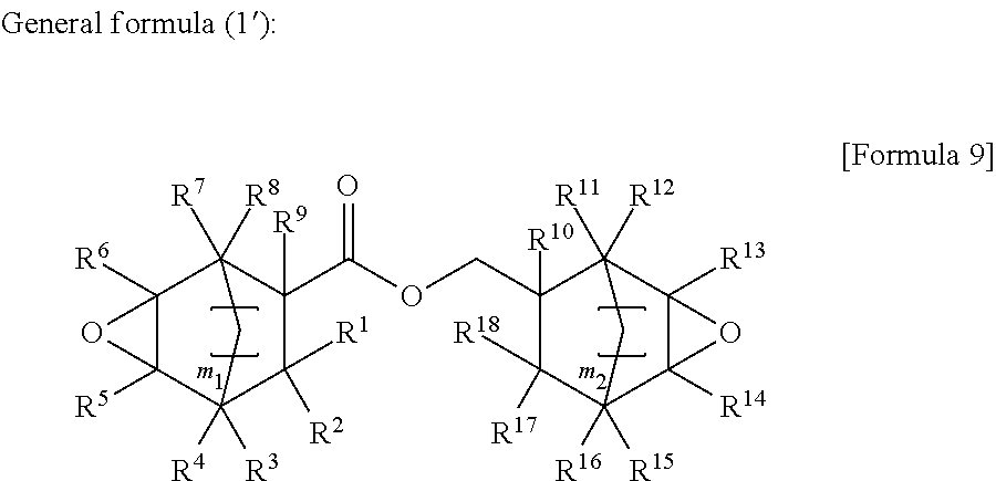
C12([R6])C([R5])(C3([R4])([R3])C([R1])([R2])C(C(OCC4([R10])C([R18])([R17])C5([R16])([R15])C6([R14])C([R13])(C4([R11])([R12])C5)O6)=O)([R9])C1([R7])([R8])C3)O2
